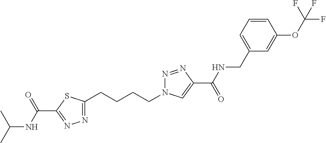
C1(CCCCN2N=NC(C(=O)NCC3=CC=CC(OC(F)(F)F)=C3)=C2)=NN=C(C(NC(C)C)=O)S1
